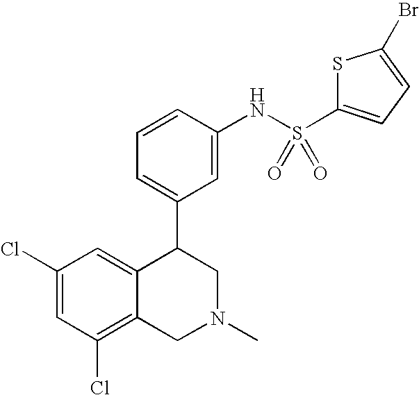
C1(Cl)=CC(Cl)=C2C(=C1)C(C1=CC=CC(NS(C3=CC=C(Br)S3)(=O)=O)=C1)CN(C)C2
